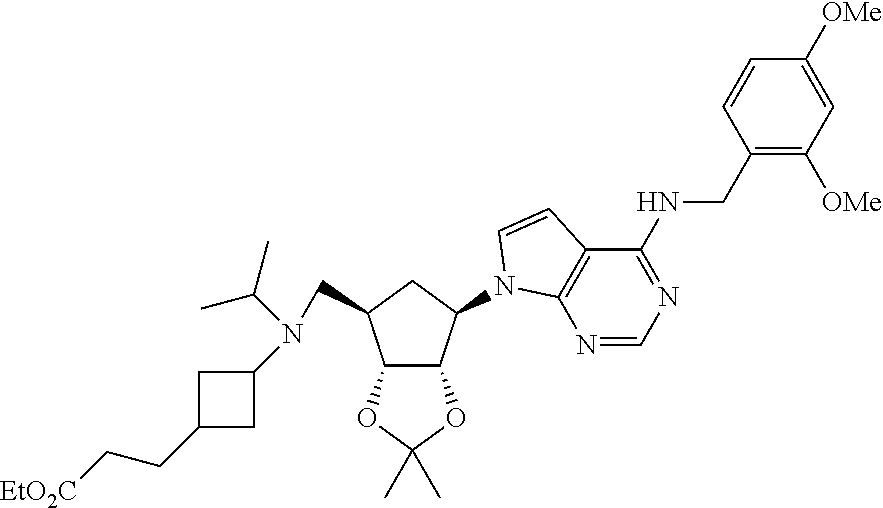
C1(CNC2=NC=NC3=C2C=CN3C2C3C(C(CN(C4CC(CC[EtO2C])C4)C(C)C)C2)OC(C)(C)O3)=C([OMe])C=C([OMe])C=C1
